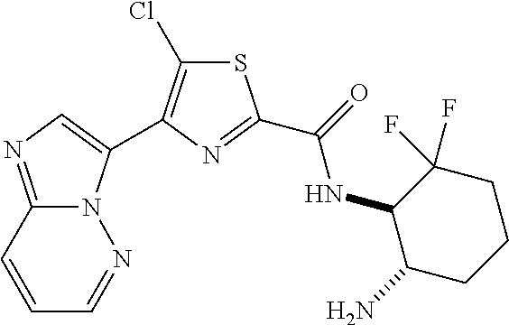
S1C(Cl)=C(C2=CN=C3N2N=CC=C3)N=C1C(=O)NC1C(N)CCCC1(F)F
